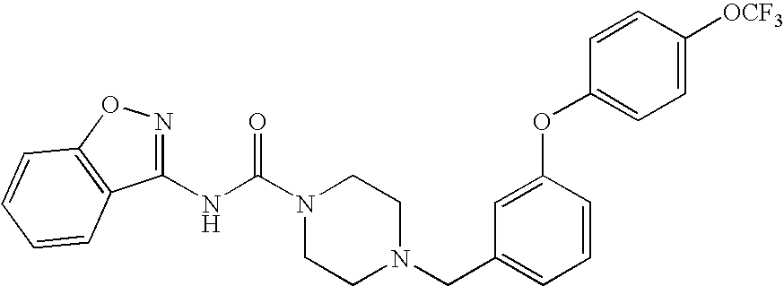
N(C(N1CCN(CC2=CC=CC(OC3=CC=C([OCF3])C=C3)=C2)CC1)=O)C1=NOC2=C1C=CC=C2
